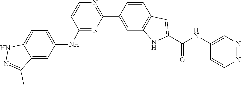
C1=CC2=C(C=C1C1=NC=CC(NC3=CC=C4C(=C3)C(C)=NN4)=N1)NC(C(NC1=CN=NC=C1)=O)=C2
